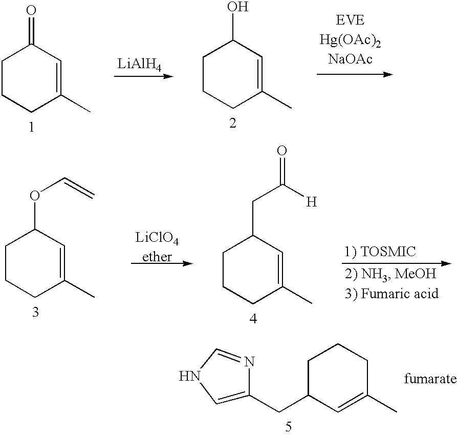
C1CCC(C)=CC1=O.C1CCC(C)=CC1O.[LiAlH4].C1CCC(C)=CC1OC=C.C1CCC(C)=CC1CC([H])=O.C1C(CC2=CNC=N2)C=C(C)CC1
